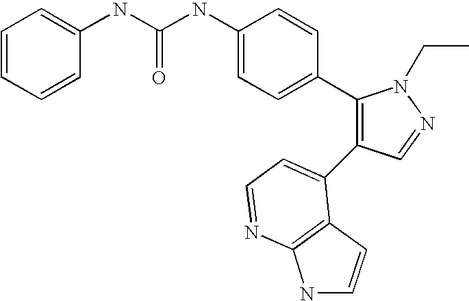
C(NC1=CC=C(C2=C(C3=CC=NC4=C3C=CN4)C=NN2CC)C=C1)(=O)NC1=CC=CC=C1
